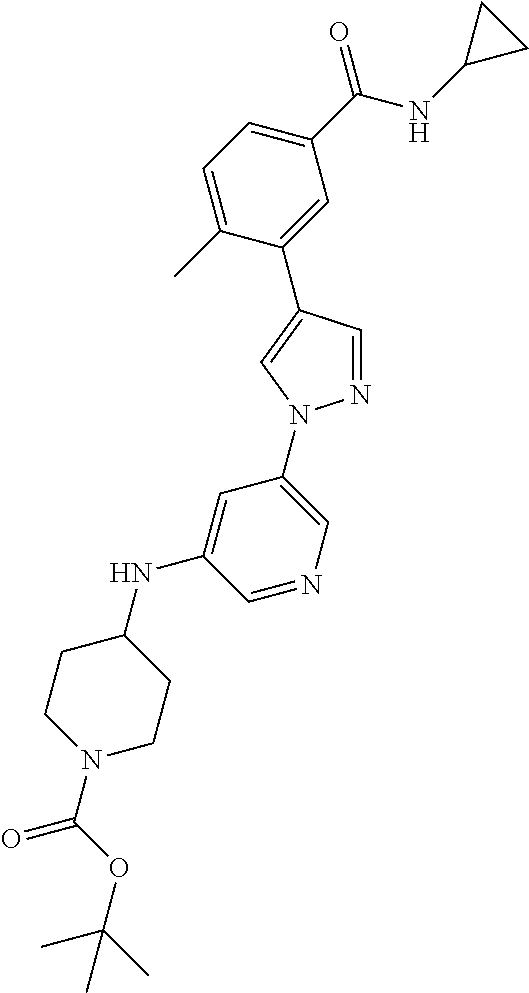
C1(C(NC2CC2)=O)=CC=C(C)C(C2=CN(C3=CN=CC(NC4CCN(C(OC(C)(C)C)=O)CC4)=C3)N=C2)=C1
